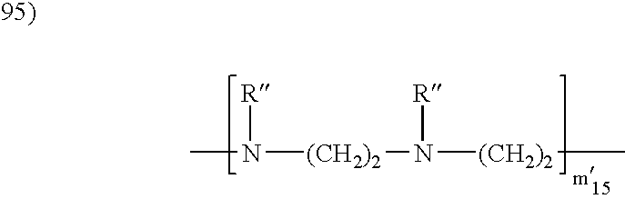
CN([R])[(CH2)2]N([(CH2)2]C)[R]
